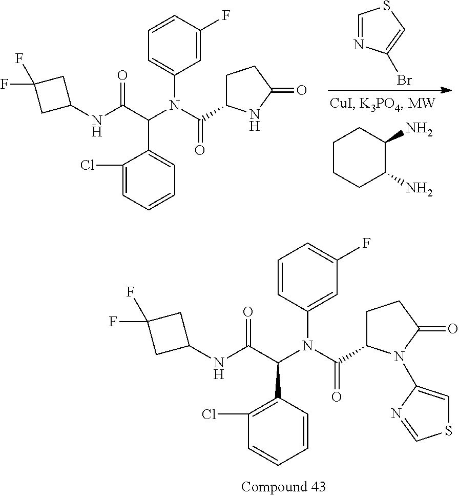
C1=NC(Br)=CS1.C1CCC(N)C(N)C1.C1(NC(C(N(C(=O)C2CCC(=O)N2)C2=CC=CC(F)=C2)C2=CC=CC=C2Cl)=O)CC(F)(F)C1.C1(NC(C(N(C(=O)C2CCC(=O)N2C2=CSC=N2)C2=CC(F)=CC=C2)C2=C(Cl)C=CC=C2)=O)CC(F)(F)C1
